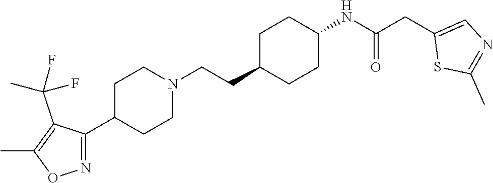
C1(C2=NOC(C)=C2C(F)(F)C)CCN(CCC2CCC(NC(CC3=CN=C(C)S3)=O)CC2)CC1
